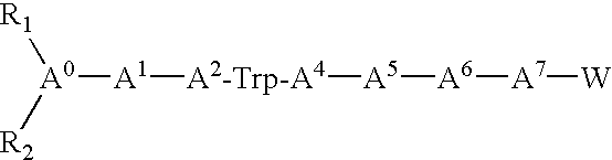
[R1][A0]([R2])[A1][A2-Trp-A4][A5][A6][A7][W]
